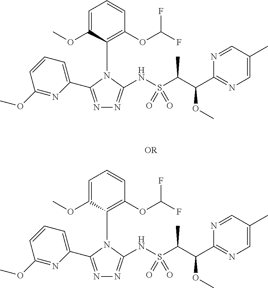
C1(OC)=NC(C2=NN=C(NS(C(C(C3=NC=C(C)C=N3)OC)C)(=O)=O)N2C2=C(OC(F)F)C=CC=C2OC)=CC=C1.C1(OC)=NC(C2=NN=C(NS(C(C(C3=NC=C(C)C=N3)OC)C)(=O)=O)N2C2=C(OC(F)F)C=CC=C2OC)=CC=C1
